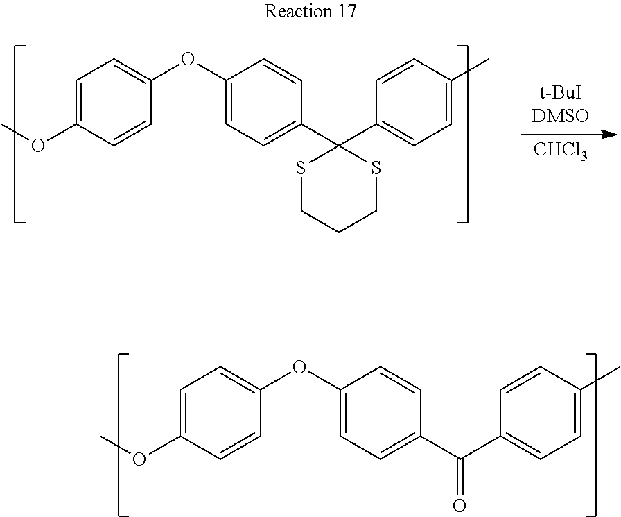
C1(OC)=CC=C(OC2=CC=C(C3(C4=CC=C(C)C=C4)SCCCS3)C=C2)C=C1.[CHCl3].C1(OC)=CC=C(OC2=CC=C(C(C3=CC=C(C)C=C3)=O)C=C2)C=C1
